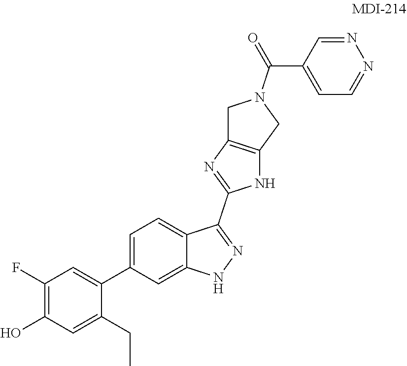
C1(C(N2CC3=C(C2)NC(C2=NNC4=CC(C5=CC(F)=C(O)C=C5CC)=CC=C24)=N3)=O)=CC=NN=C1
